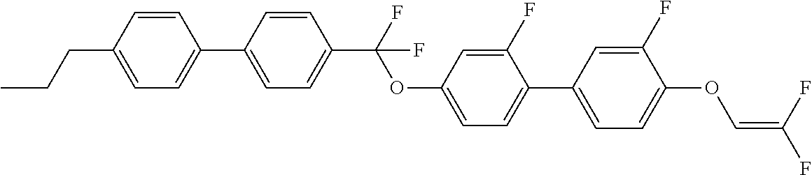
C1=C(C2=CC=C(CCC)C=C2)C=CC(C(F)(OC2=CC=C(C3=CC=C(OC=C(F)F)C(F)=C3)C(F)=C2)F)=C1
